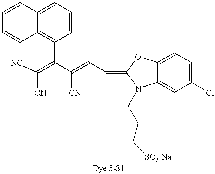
[NC]C(=C(C(=CC=C1N(CCC[SO3-Na+])C2=CC(Cl)=CC=C2O1)[CN])C1=C2C(=CC=C1)C=CC=C2)[CN]
